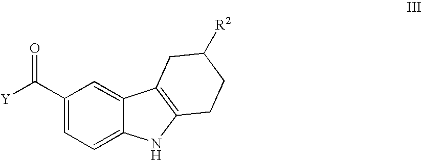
C1(C(=O)[Y])=CC=C2C(=C1)C1=C(N2)CCC([R2])C1
